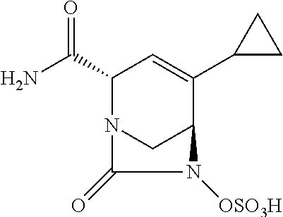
NC(C1N2CC(C(C3CC3)=C1)N([OSO3H])C2=O)=O
